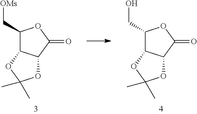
C1(CO)C2C(C(=O)O1)OC(C)(C)O2.C1(C[OMs])C2C(C(=O)O1)OC(C)(C)O2
